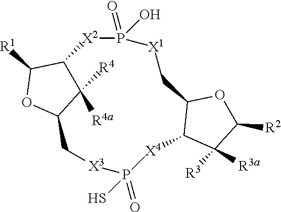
C1([R4a])([R4])C2C([R1])OC1C[X3]P(=O)(S)[X4]C1C(OC([R2])C1([R3a])[R3])C[X1]P(=O)(O)[X2]2
